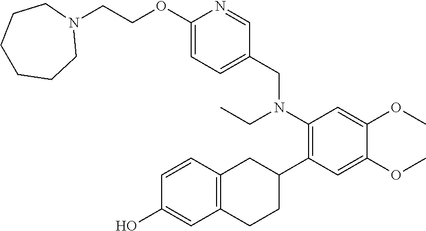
O(C1=CC=C(CN(C2=C(C3CC4=C(CC3)C=C(O)C=C4)C=C(OC)C(OC)=C2)CC)C=N1)CCN1CCCCCC1
